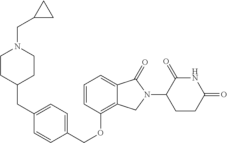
C(OC1=C2C(=CC=C1)C(=O)N(C1C(=O)NC(=O)CC1)C2)C1=CC=C(CC2CCN(CC3CC3)CC2)C=C1
